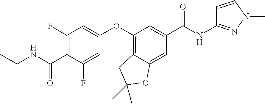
C1(F)=C(C(NCC)=O)C(F)=CC(OC2=C3C(=CC(C(NC4=NN(C)C=C4)=O)=C2)OC(C)(C)C3)=C1
